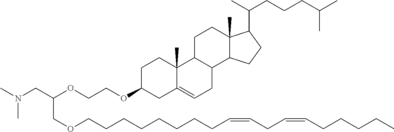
N(CC(OCCOC1CC2=CCC3C(C2(C)CC1)CCC1(C)C3CCC1C(CCCC(C)C)C)COCCCCCCCCC=CCC=CCCCCC)(C)C
